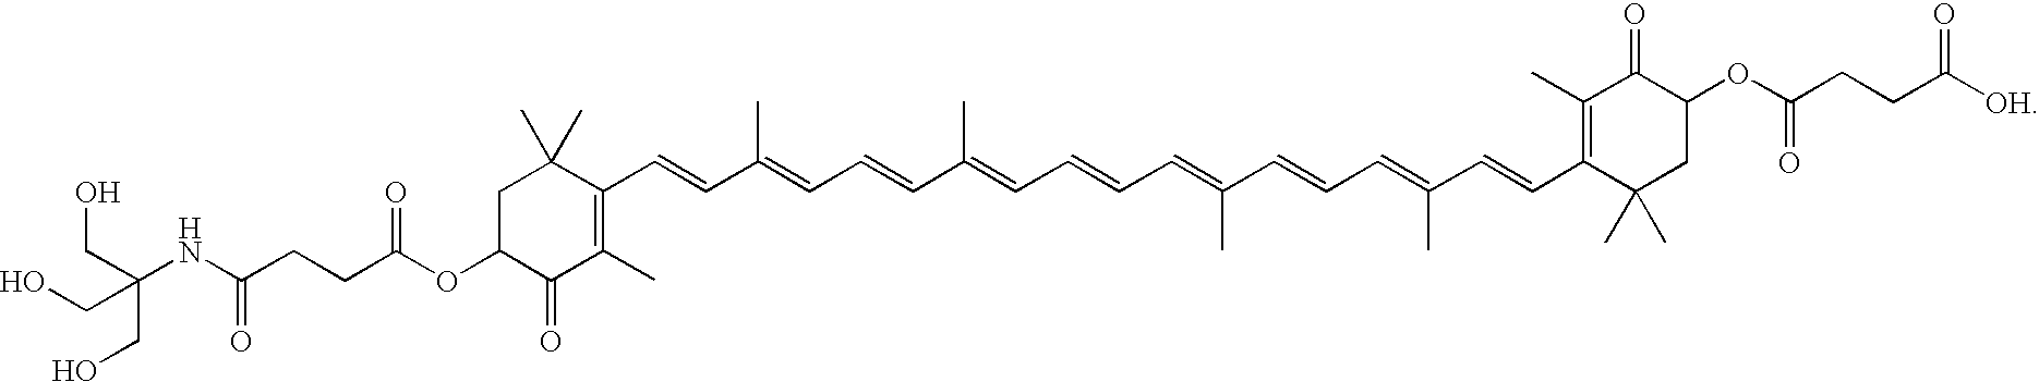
C1(C=CC(=CC=CC(=CC=CC=C(C=CC=C(C=CC2=C(C)C(=O)C(OC(CCC([OH])=O)=O)CC2(C)C)C)C)C)C)=C(C)C(=O)C(OC(CCC(NC(CO)(CO)CO)=O)=O)CC1(C)C
